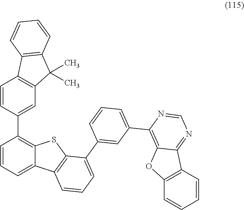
C1=CC(C2=C3C(=CC=C2)C2=C(S3)C(C3=CC(C4=C5C(=NC=N4)C4=C(O5)C=CC=C4)=CC=C3)=CC=C2)=CC2=C1C1=C(C2(C)C)C=CC=C1
